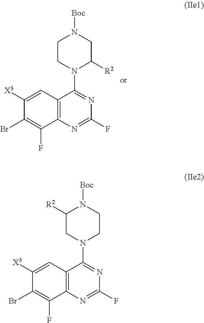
C1(F)=NC2=C(C(N3CCN([Boc])CC3[R2])=N1)C=C([X3])C(Br)=C2F.C1(F)=NC2=C(C=C([X3])C(Br)=C2F)C(N2CC([R2])N([Boc])CC2)=N1
